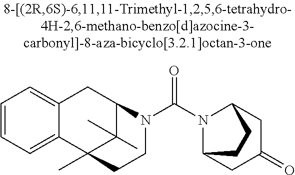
C1=CC=C2C(=C1)CC1C(C)(C)C2(C)CCN1C(N1C2CC(=O)CC1CC2)=O
